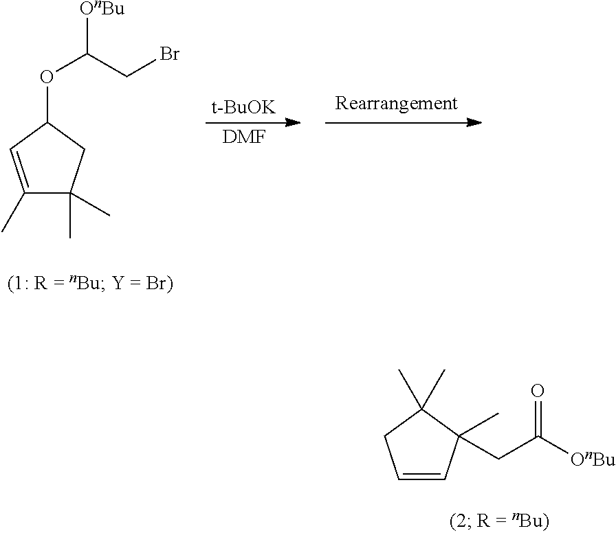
C1=CC(C)(CC([OnBu])=O)C(C)(C)C1.[t-BuOK].[DMF].C1(C)=CC(OC(CBr)[OnBu])CC1(C)C
